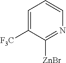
C1=C([F3C])C([ZnBr])=NC=C1
